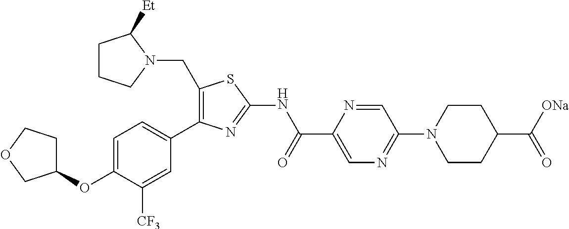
C1(CN2C([Et])CCC2)=C(C2=CC=C(OC3CCOC3)C([CF3])=C2)N=C(NC(C2=CN=C(N3CCC(C([ONa])=O)CC3)C=N2)=O)S1
